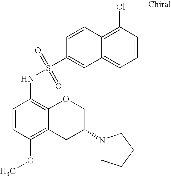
N(C1=C2C(=C(OC)C=C1)CC(N1CCCC1)CO2)S(C1=CC2=CC=CC(Cl)=C2C=C1)(=O)=O
